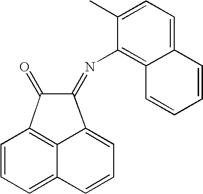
C1=CC=C2C3=C1C(=O)C(=NC1=C4C(=CC=C1C)C=CC=C4)C3=CC=C2
